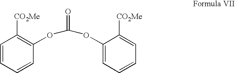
C1=C(OC(OC2=C([CO2Me])C=CC=C2)=O)C([CO2Me])=CC=C1
